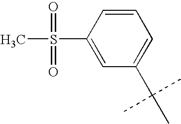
C1=CC(S(C)(=O)=O)=CC(C(C)(C)C)=C1
